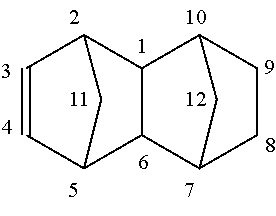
C1=CC2CC1C1C2C2CCC1C2
